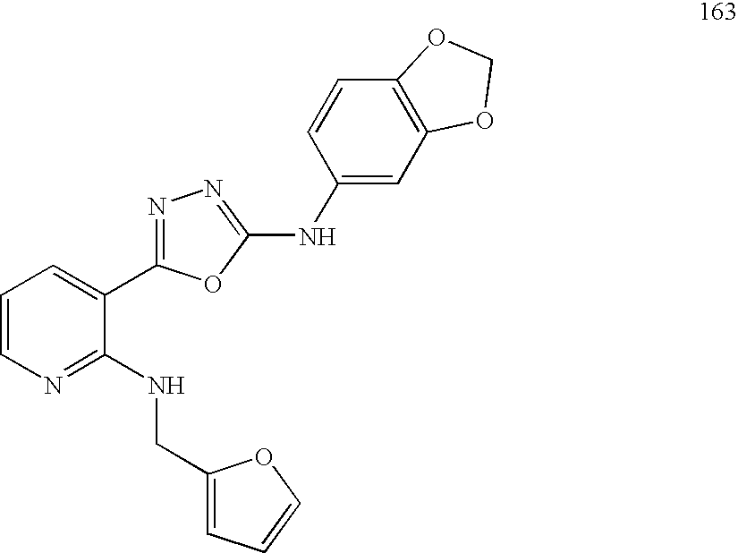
C1=CN=C(NCC2=CC=CO2)C(C2=NN=C(NC3=CC4=C(C=C3)OCO4)O2)=C1
